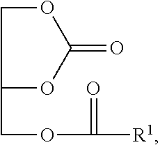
C1(COC(=O)[R1])OC(=O)OC1
